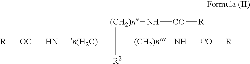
[(CH2)n](C([n(H2C)]N[OC][R])([(CH2)n]N[CO][R])[R2])N[CO][R]
